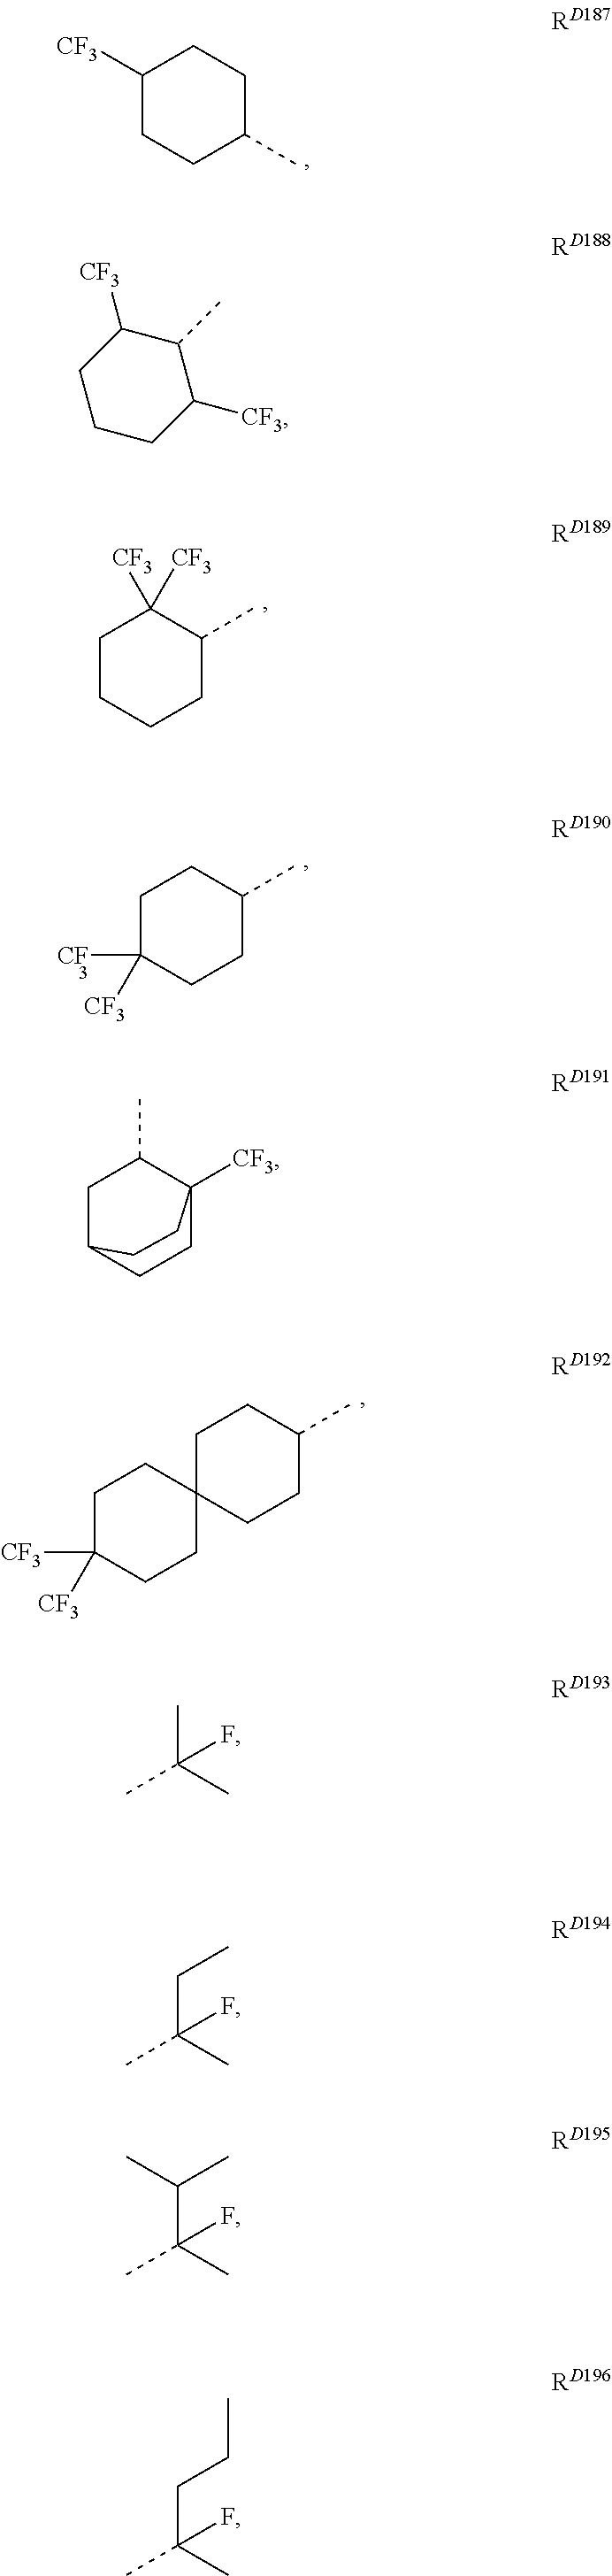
C1([CF3])CCC(C)CC1.C1([CF3])C(C)C([CF3])CCC1.C1CCCC(C)C1([CF3])[CF3].C1C([CF3])([CF3])CCC(C)C1.C1C2CCC([CF3])(C1C)CC2.CC(C)(C)F.C(C(C)(C)F)C.C(C(C)(C)F)(C)C.C(C(C)(C)F)CC.C1C2(CCC(C)C1)CCC([CF3])([CF3])CC2
